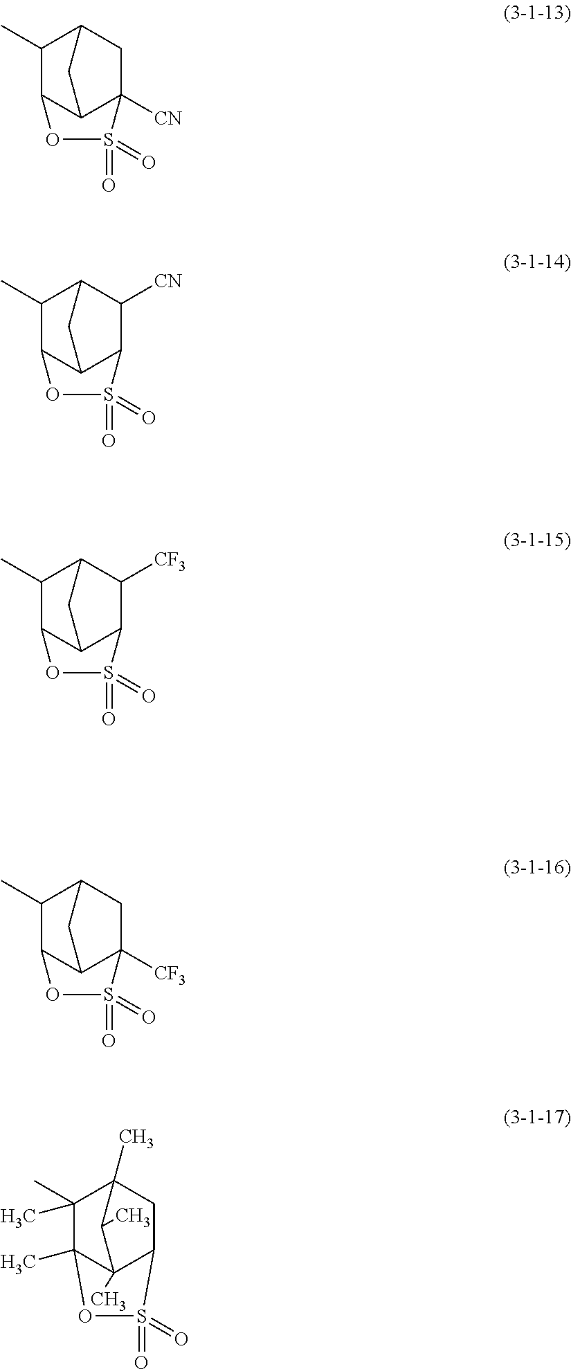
C12C3C([CN])(CC(C1C)C3)S(=O)(=O)O2.C12C3C(C([CN])C(C1C)C3)S(=O)(=O)O2.C12C3C(C([CF3])C(C1C)C3)S(=O)(=O)O2.C12C3C([CF3])(CC(C1C)C3)S(=O)(=O)O2.C12(C)C3(C)C(CC(C)(C1(C)C)C3C)S(=O)(=O)O2
